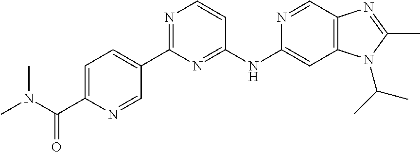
C1(C2=CC=C(C(N(C)C)=O)N=C2)=NC=CC(NC2=CC3=C(C=N2)N=C(C)N3C(C)C)=N1
